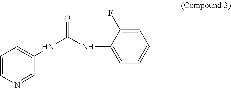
C1=CN=CC(NC(NC2=CC=CC=C2F)=O)=C1
